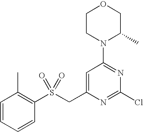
C1(S(CC2=CC(N3C(C)COCC3)=NC(Cl)=N2)(=O)=O)=C(C)C=CC=C1
